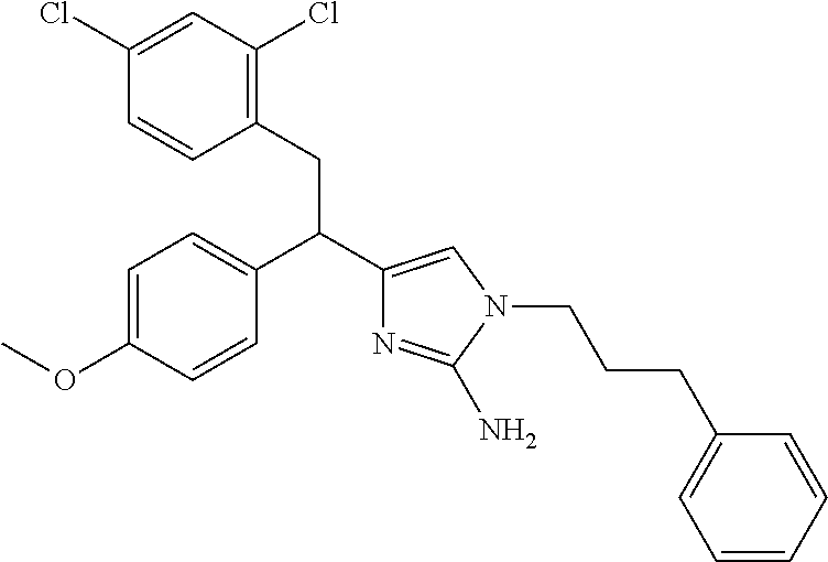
C1=C(OC)C=CC(C(C2=CN(CCCC3=CC=CC=C3)C(N)=N2)CC2=C(Cl)C=C(Cl)C=C2)=C1
